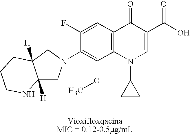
C1(F)=CC2=C(C(OC)=C1N1CC3([H])C([H])(C1)CCCN3)N(C1CC1)C=C(C(O)=O)C2=O
